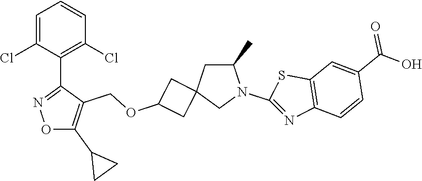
C1=C(Cl)C(C2=NOC(C3CC3)=C2COC2CC3(C2)CN(C2=NC4=C(S2)C=C(C(O)=O)C=C4)C(C)C3)=C(Cl)C=C1
